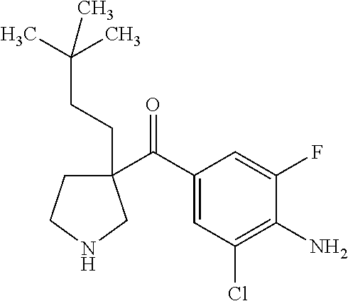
C1(C(C2=CC(Cl)=C(N)C(F)=C2)=O)(CCC(C)(C)C)CCNC1
